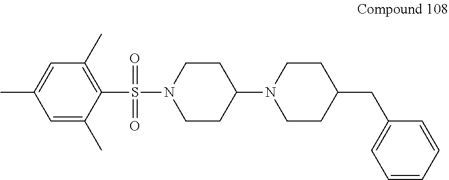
O=S(C1=C(C)C=C(C)C=C1C)(=O)N1CCC(N2CCC(CC3=CC=CC=C3)CC2)CC1
